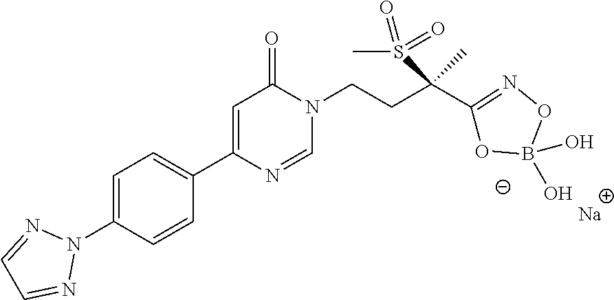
[Na].N1(C2=CC=C(C3=CC(=O)N(CCC(C4=NOB(O)(O)O4)(C)S(C)(=O)=O)C=N3)C=C2)N=CC=N1
